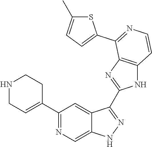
C1(C2=NC=C3C(=C2)C(C2=NC4=C(N2)C=CN=C4C2=CC=C(C)S2)=NN3)=CCNCC1
